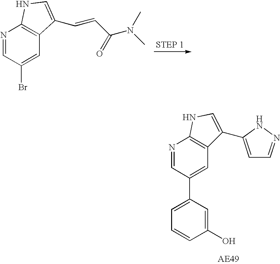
N1=CC(C2=CC=CC(O)=C2)=CC2=C1NC=C2C1=CC=NN1.N1=CC(Br)=CC2=C1NC=C2C=CC(N(C)C)=O
